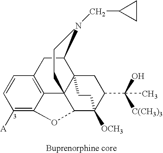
C1([A])=C2C3=C(C=C1)CC1C45C3(C(C([OCH3])(C(C(C)(O)[C(CH3)3])C4)CC5)O2)CCN1CC1CC1
